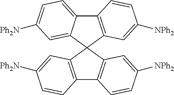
C12=C(C=C([NPh2])C=C1)C1(C3=CC([Ph2N])=CC=C23)C2=C(C3=C1C=C([NPh2])C=C3)C=CC([Ph2N])=C2
